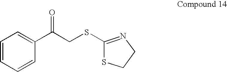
C1=CC=CC(C(CSC2=NCCS2)=O)=C1
